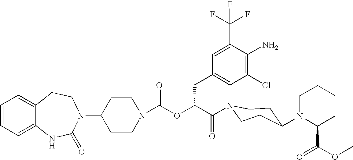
C12=CC=CC=C1NC(=O)N(C1CCN(C(OC(C(=O)N3CCC(N4C(C(OC)=O)CCCC4)CC3)CC3=CC(Cl)=C(N)C(C(F)(F)F)=C3)=O)CC1)CC2
